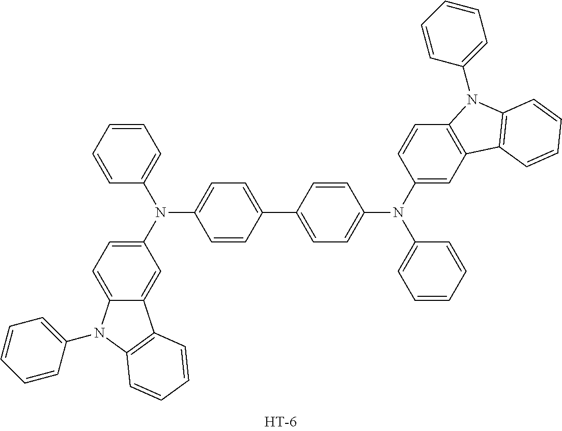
C1(C2=CC=C(N(C3=CC4=C(C=C3)N(C3=CC=CC=C3)C3=C4C=CC=C3)C3=CC=CC=C3)C=C2)=CC=C(N(C2=CC=C3C(=C2)C2=C(N3C3=CC=CC=C3)C=CC=C2)C2=CC=CC=C2)C=C1
